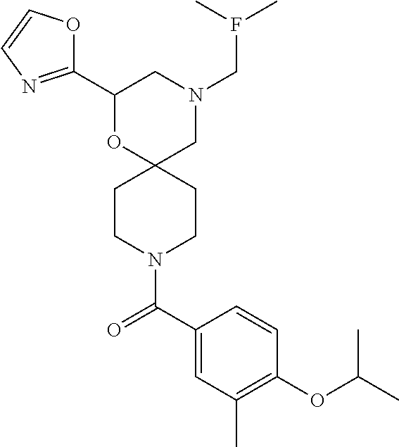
N1(CF(C)C)CC2(OC(C3=NC=CO3)C1)CCN(C(C1=CC(C)=C(OC(C)C)C=C1)=O)CC2
